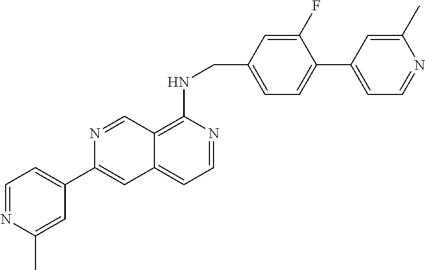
C12=C(NCC3=CC=C(C4=CC=NC(C)=C4)C(F)=C3)N=CC=C1C=C(C1=CC=NC(C)=C1)N=C2
